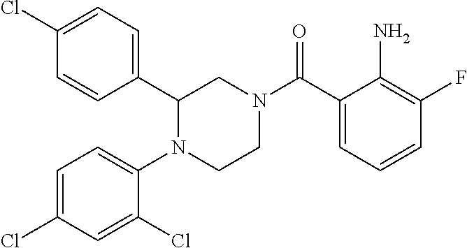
C1(C2=CC=C(Cl)C=C2)N(C2=CC=C(Cl)C=C2Cl)CCN(C(C2=CC=CC(F)=C2N)=O)C1
